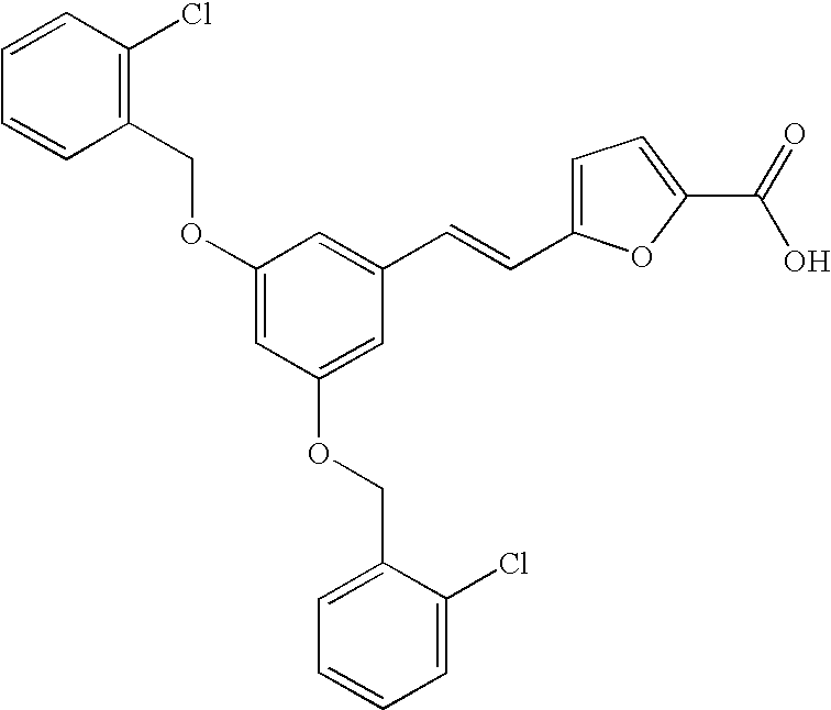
C1(COC2=CC(OCC3=CC=CC=C3Cl)=CC(C=CC3=CC=C(C(=O)O)O3)=C2)=C(Cl)C=CC=C1
